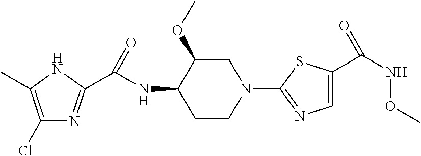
C1(Cl)=C(C)NC(C(NC2C(OC)CN(C3=NC=C(C(NOC)=O)S3)CC2)=O)=N1
